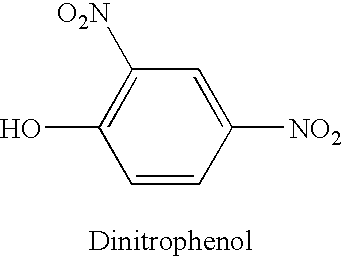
C1([O2N])=C(O)C=CC([NO2])=C1
